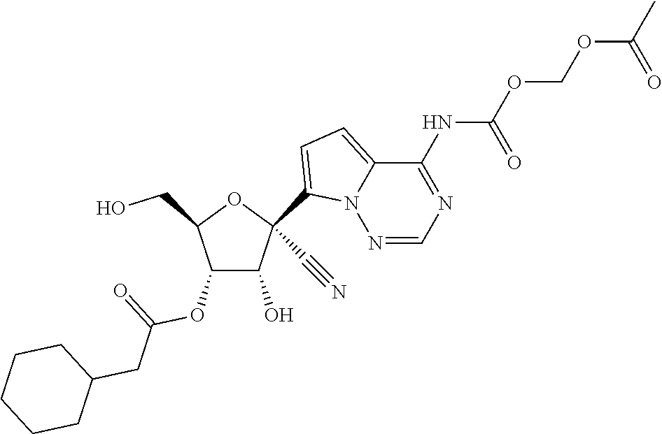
C1(O)C(OC(=O)CC2CCCCC2)C(CO)OC1(C1=CC=C2N1N=CN=C2NC(=O)OCOC(=O)C)C#N
